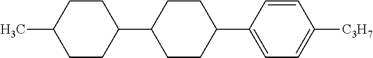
C1CC(C2CCC(C3=CC=C([C3H7])C=C3)CC2)CCC1C
